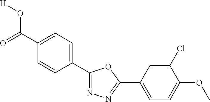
[H]OC(=O)C1=CC=C(C2=NN=C(C3=CC=C(OC)C(Cl)=C3)O2)C=C1
